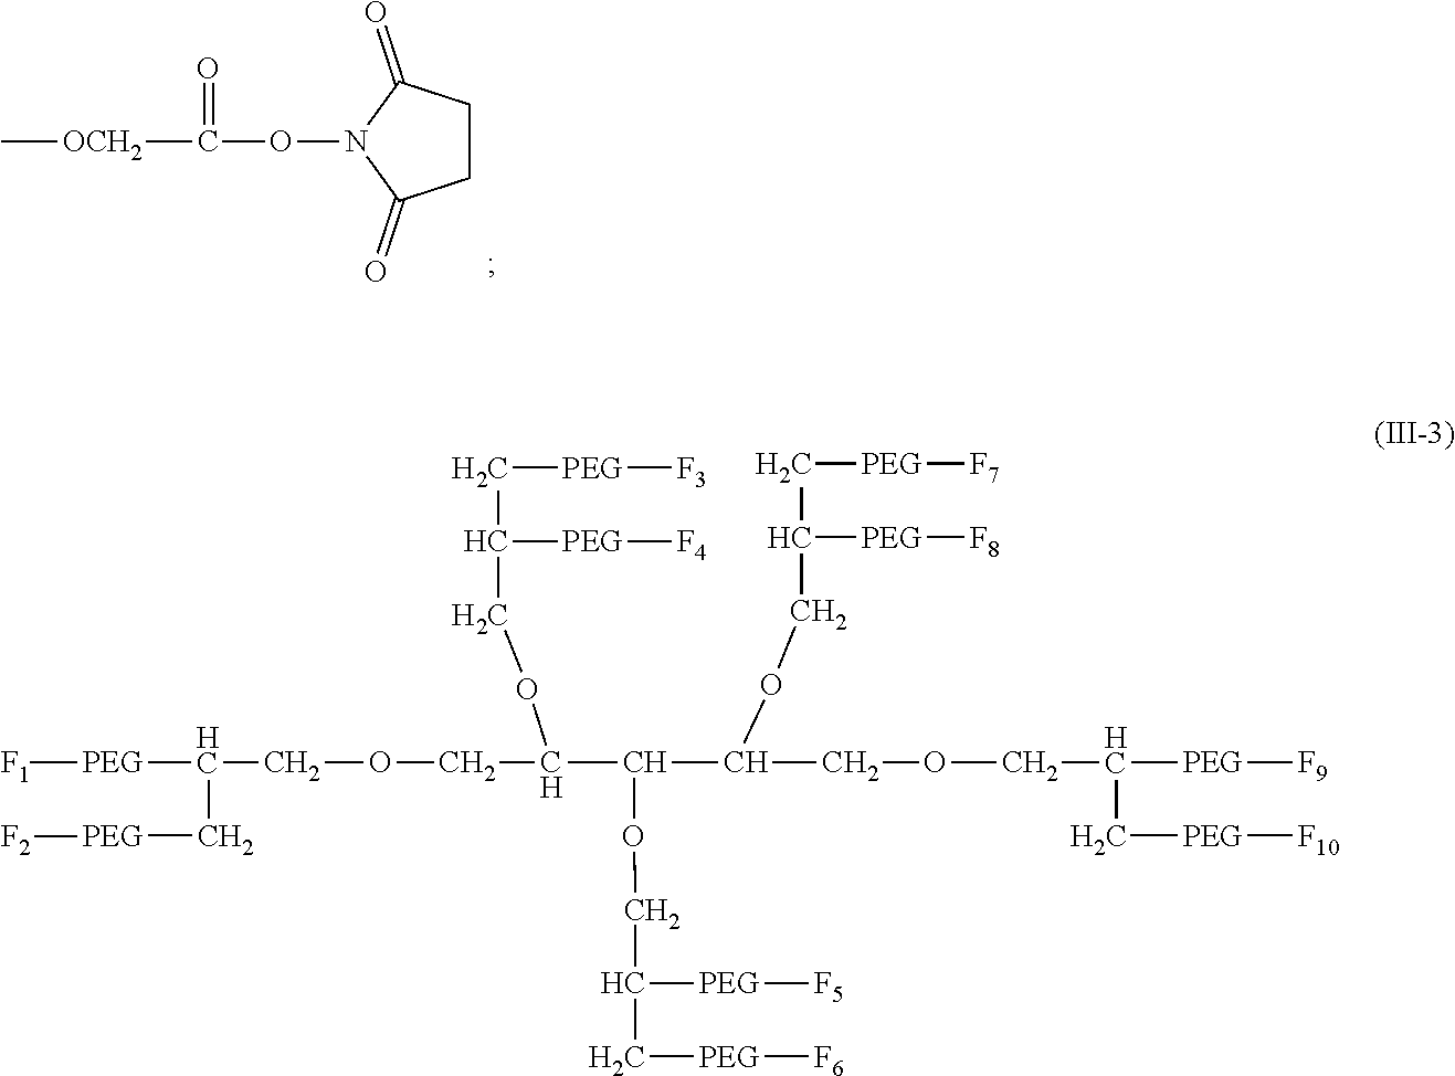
C1CC(=O)N(OC(=O)[OCH2]C)C1=O.[PEG](C(COCC(OCC([PEG][F4])C[PEG][F3])C(OCC([PEG][F5])C[PEG][F6])C(OCC([PEG][F8])C[PEG][F7])COCC([PEG][F9])C[PEG][F10])C[PEG][F2])[F1]
